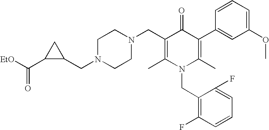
[EtO]C(C1C(CN2CCN(CC3=C(C)N(CC4=C(F)C=CC=C4F)C(C)=C(C4=CC(OC)=CC=C4)C3=O)CC2)C1)=O
